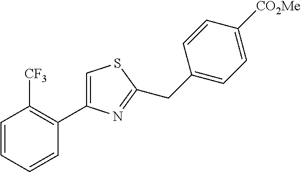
C1=CC=CC(C2=CSC(CC3=CC=C([CO2Me])C=C3)=N2)=C1[CF3]
